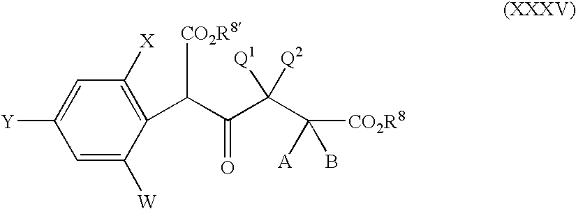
C1=C([W])C(C([CO2R8])C(C(C([CO2R8])([A])B)([Q1])[Q2])=O)=C([X])C=C1[Y]
